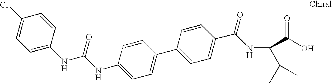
C1(NC(NC2=CC=C(Cl)C=C2)=O)=CC=C(C2=CC=C(C(=O)NC(C(O)=O)C(C)C)C=C2)C=C1
